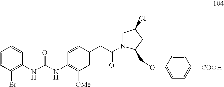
C1=CC(Br)=C(NC(NC2=C([OMe])C=C(CC(=O)N3CC(Cl)CC3COC3=CC=C([COOH])C=C3)C=C2)=O)C=C1
